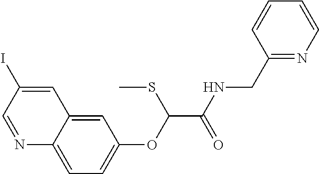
N1=CC(I)=CC2=CC(OC(C(NCC3=NC=CC=C3)=O)SC)=CC=C12
